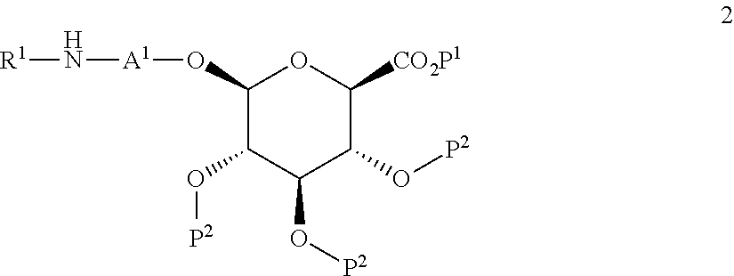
C1(O[A1]N[R1])C(O[P2])C(O[P2])C(O[P2])C([CO2P1])O1
